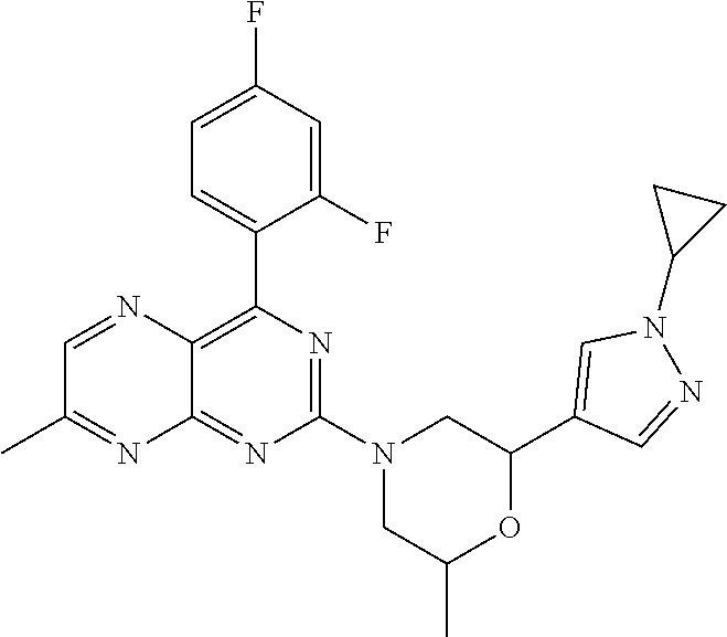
C1(C2=CC=C(F)C=C2F)=C2C(=NC(N3CC(C)OC(C4=CN(C5CC5)N=C4)C3)=N1)N=C(C)C=N2
